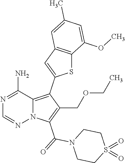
N1=C(N)C2=C(C3=CC4=C(S3)C(OC)=CC(C)=C4)C(COCC)=C(C(N3CCS(=O)(=O)CC3)=O)N2N=C1
